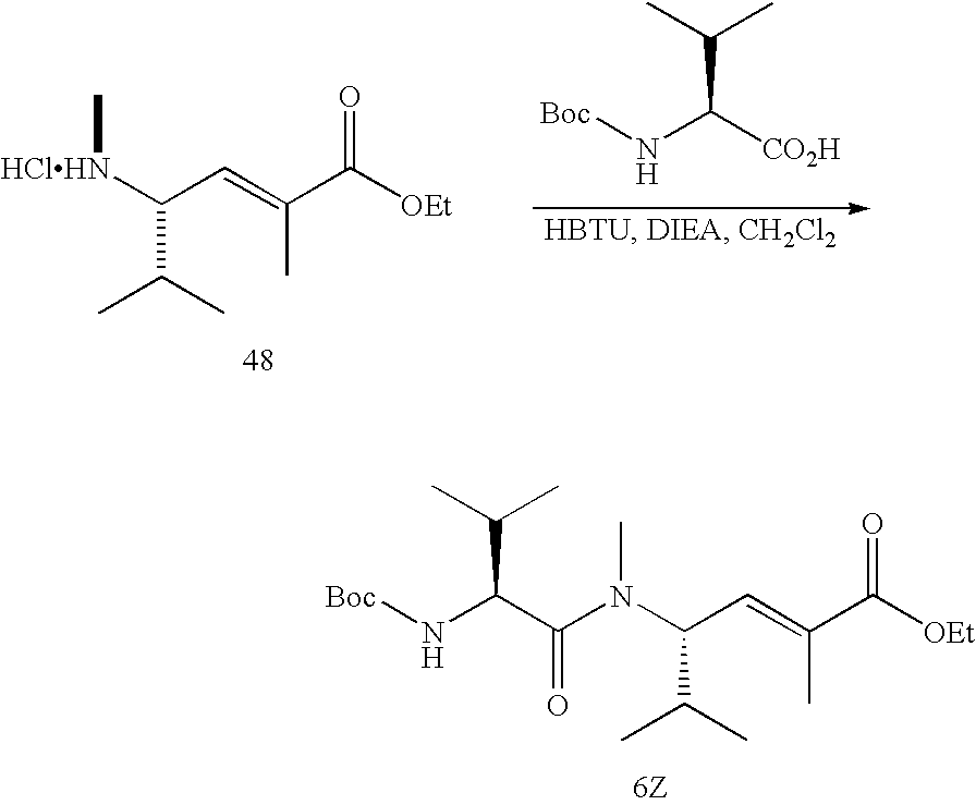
CN(C(C(C)C)C=C(C([OEt])=O)C)C(C(N[Boc])C(C)C)=O.C[HClHN]C(C(C)C)C=C(C([OEt])=O)C.[CO2H]C(N[Boc])C(C)C
